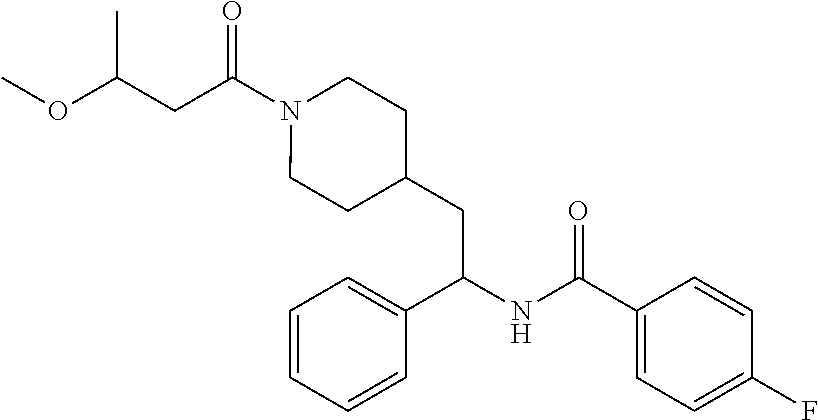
CC(CC(N1CCC(CC(NC(C2=CC=C(F)C=C2)=O)C2=CC=CC=C2)CC1)=O)OC
